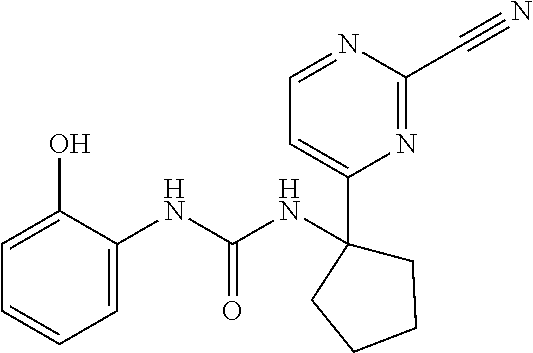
C1(NC(NC2=CC=CC=C2O)=O)(C2=CC=NC(C#N)=N2)CCCC1
